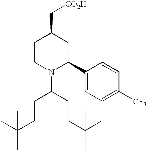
C(C1CCN(C(CCC(C)(C)C)CCC(C)(C)C)C(C2=CC=C([CF3])C=C2)C1)[CO2H]
